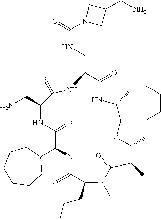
C1(C2NC(=O)C(CCC)N(C)C(=O)C(C)C(CCCCCC)OCC(C)NC(=O)C(CNC(=O)N3CC(CN)C3)NC(=O)C(CN)NC2=O)CCCCCC1
